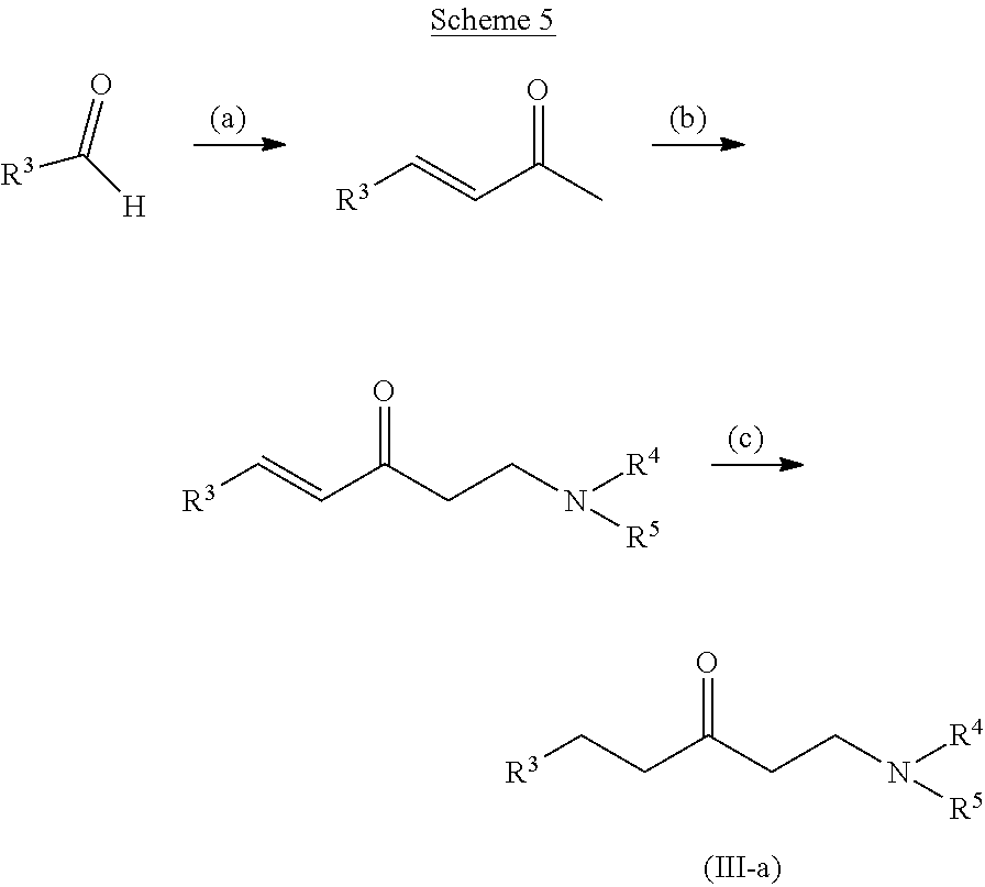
[R3]CCC(CCN([R4])[R5])=O.[R3]C([H])=O.[R3]C=CC(C)=O.[R3]C=CC(CCN([R4])[R5])=O
